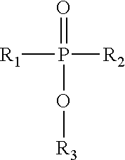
[R1]P(=O)(O[R3])[R2]
